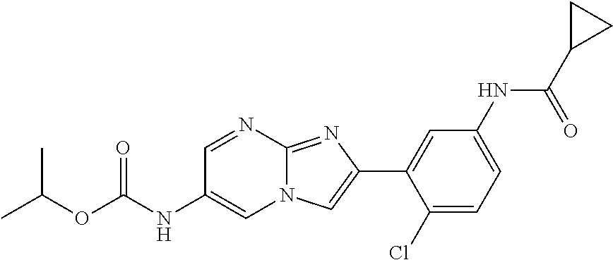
C1=NC2=NC(C3=CC(NC(C4CC4)=O)=CC=C3Cl)=CN2C=C1NC(OC(C)C)=O
